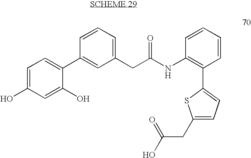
C1=C(O)C=C(O)C(C2=CC(CC(NC3=C(C4=CC=C(CC(O)=O)S4)C=CC=C3)=O)=CC=C2)=C1
